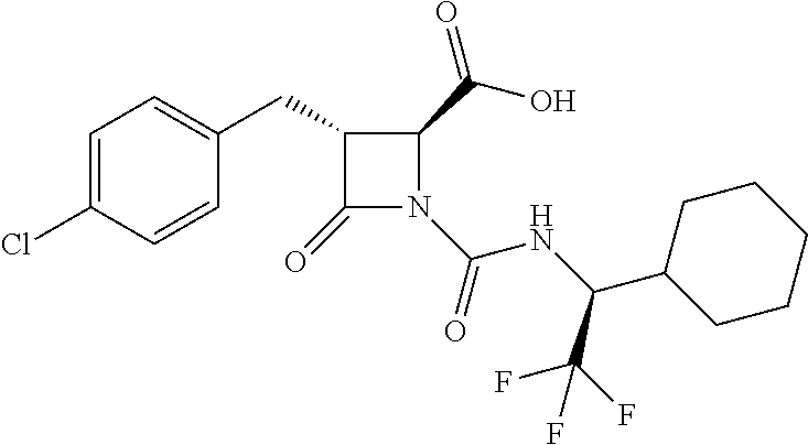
C1(CC2=CC=C(Cl)C=C2)C(=O)N(C(NC(C2CCCCC2)C(F)(F)F)=O)C1C(=O)O
